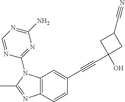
C12=C(C=CC(C#CC3(O)CC(C#N)C3)=C1)N=C(C)N2C1=NC(N)=NC=N1
